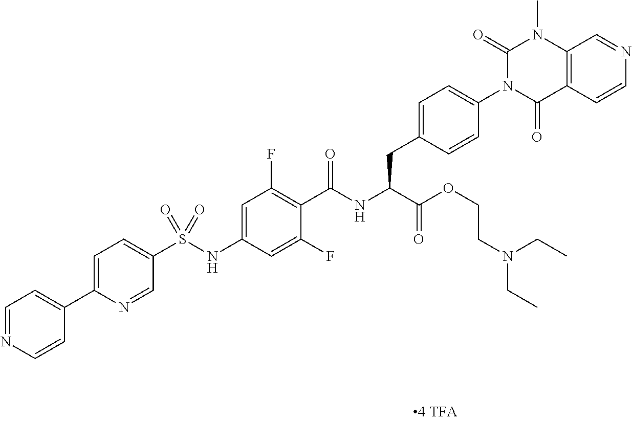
C12=C(C(=O)N(C3=CC=C(CC(C(=O)OCCN(CC)CC)NC(=O)C4=C(F)C=C(NS(C5=CC=C(C6=CC=NC=C6)N=C5)(=O)=O)C=C4F)C=C3)C(=O)N1C)C=CN=C2
